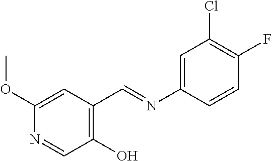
C1(O)=C(C=NC2=CC(Cl)=C(F)C=C2)C=C(OC)N=C1
